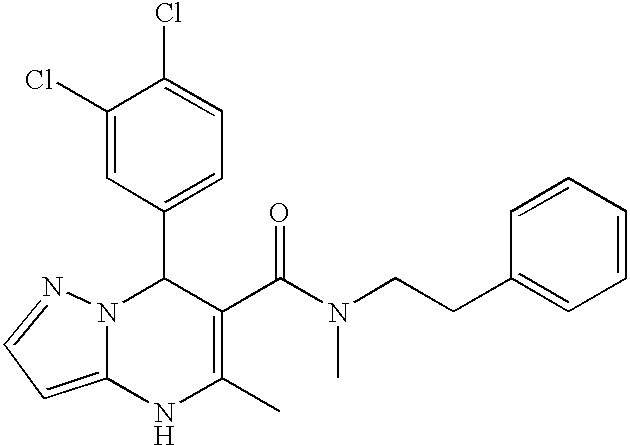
C1(C2N3C(=CC=N3)NC(C)=C2C(=O)N(C)CCC2=CC=CC=C2)=CC=C(Cl)C(Cl)=C1
